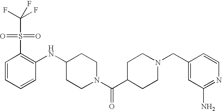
C1(NC2CCN(C(C3CCN(CC4=CC(N)=NC=C4)CC3)=O)CC2)=C(S(=O)(=O)C(F)(F)F)C=CC=C1
